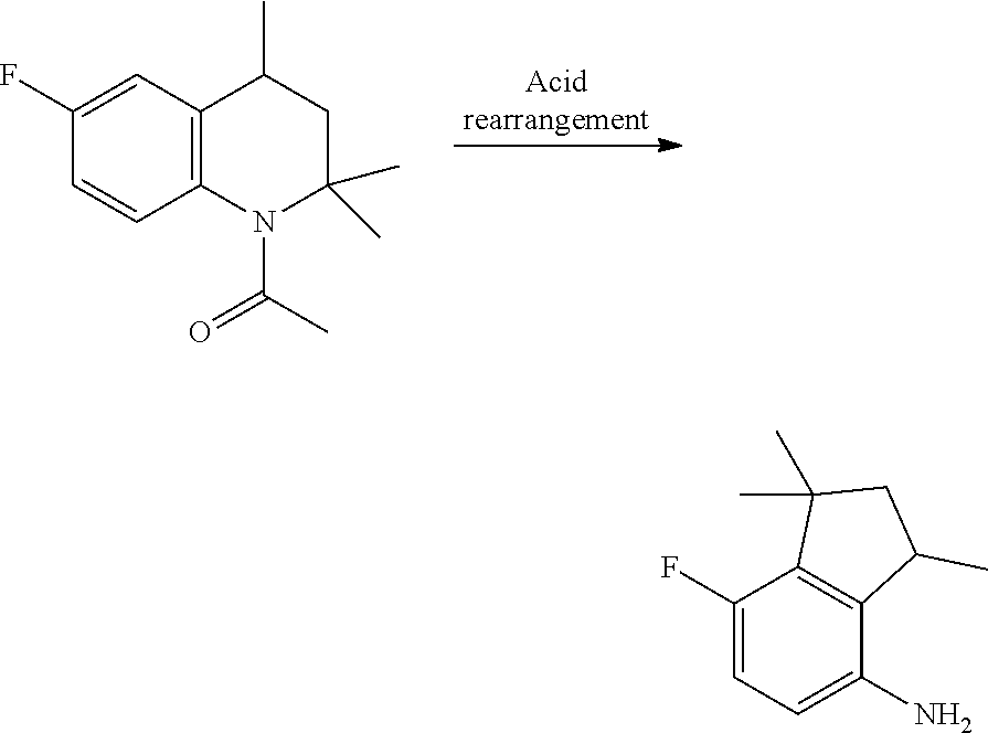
C12=C(C=CC(F)=C1)N(C(C)=O)C(C)(C)CC2C.C12=C(C(F)=CC=C1N)C(C)(C)CC2C
